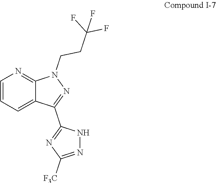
C(CN1N=C(C2=NC([F3C])=NN2)C2=CC=CN=C12)C(F)(F)F
